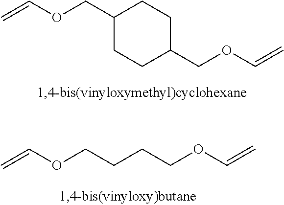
C1(COC=C)CCC(COC=C)CC1.C(CCOC=C)COC=C
